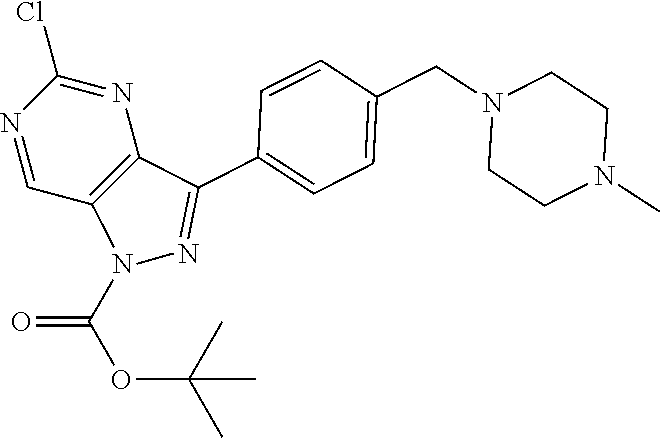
ClC1=NC2=C(C=N1)N(C(OC(C)(C)C)=O)N=C2C1=CC=C(CN2CCN(C)CC2)C=C1
